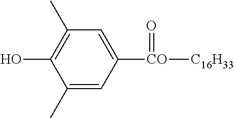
C1(C)=CC([CO](=O)[C16H33])=CC(C)=C1O
